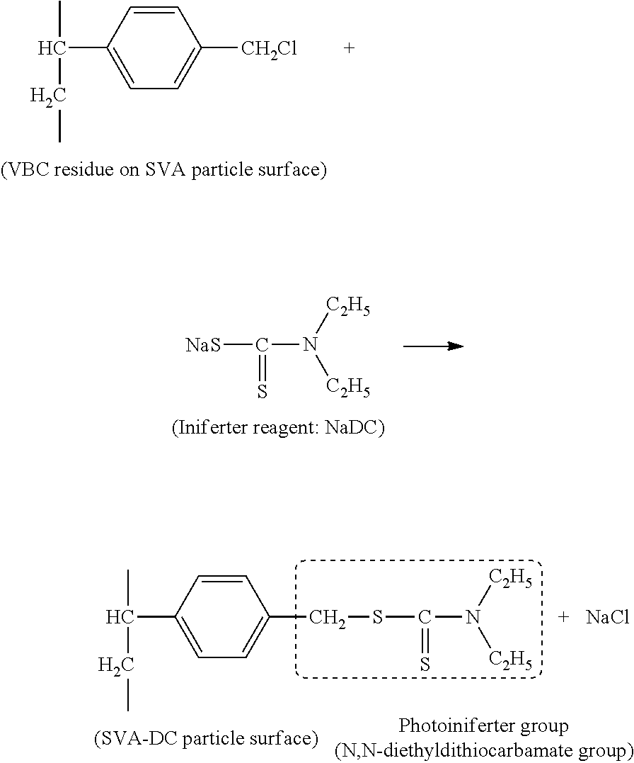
C1=CC(C(C)CC)=CC=C1[CH2Cl].[NaS]C(N([C2H5])[C2H5])=S.C1=CC(C(C)CC)=CC=C1CSC(N([C2H5])[C2H5])=S.[NaCl]
